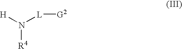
[H]N([L][G2])[R4]
